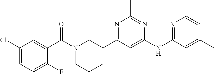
C1=C(C)C=CN=C1NC1=CC(C2CCCN(C(C3=CC(Cl)=CC=C3F)=O)C2)=NC(C)=N1
